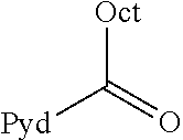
[Oct]C(=O)[Pyd]
